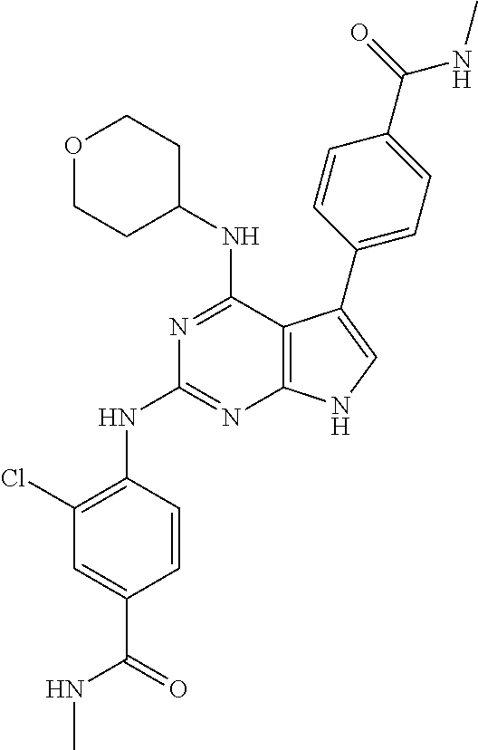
N(C1=NC2=C(C(NC3CCOCC3)=N1)C(C1=CC=C(C(=O)NC)C=C1)=CN2)C1=C(Cl)C=C(C(=O)NC)C=C1
